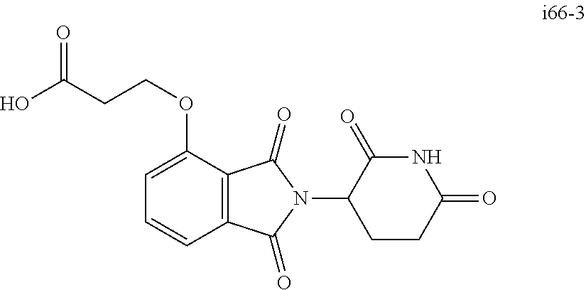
C1=C(OCCC(O)=O)C2=C(C=C1)C(=O)N(C1CCC(=O)NC1=O)C2=O
